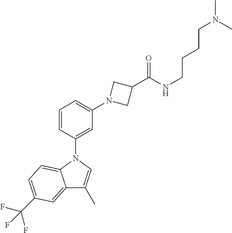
C1=CC(N2C3=CC=C(C(F)(F)F)C=C3C(C)=C2)=CC(N2CC(C(NCCCCN(C)C)=O)C2)=C1
